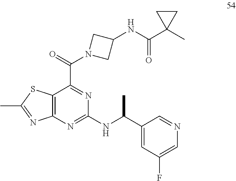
C12=C(N=C(NC(C3=CC(F)=CN=C3)C)N=C1C(N1CC(NC(C3(C)CC3)=O)C1)=O)N=C(C)S2
